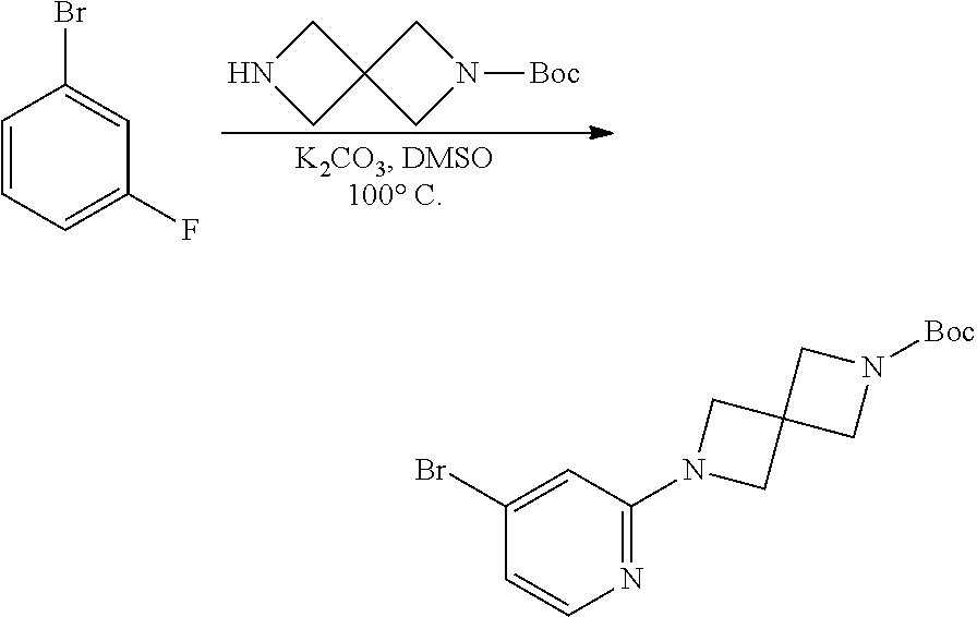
N1CC2(C1)CN([Boc])C2.C1=CC=C(F)C=C1Br.C1=CN=C(N2CC3(C2)CN([Boc])C3)C=C1Br
